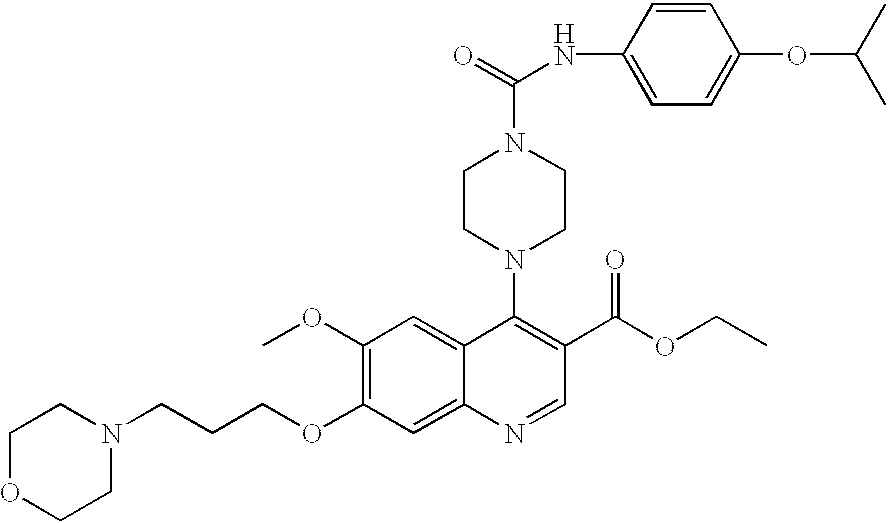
C1(OC)=C(OCCCN2CCOCC2)C=C2C(=C1)C(N1CCN(C(=O)NC3=CC=C(OC(C)C)C=C3)CC1)=C(C(OCC)=O)C=N2
